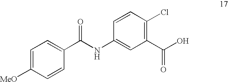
C1(C(O)=O)=C(Cl)C=CC(NC(C2=CC=C([MeO])C=C2)=O)=C1
